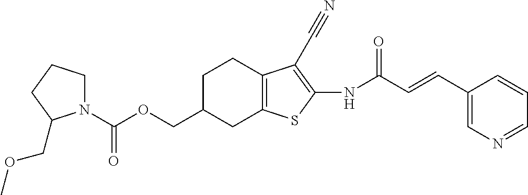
C(N1CCCC1COC)(OCC1CC2=C(CC1)C(C#N)=C(NC(C=CC1=CN=CC=C1)=O)S2)=O
